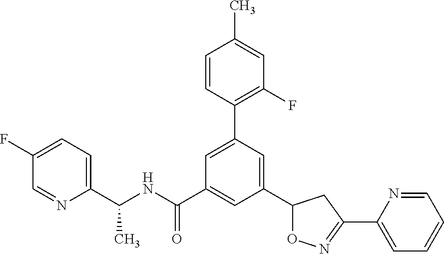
C1(C(NC(C2=CC(C3ON=C(C4=CC=CC=N4)C3)=CC(C3=C(F)C=C(C)C=C3)=C2)=O)C)=CC=C(F)C=N1
